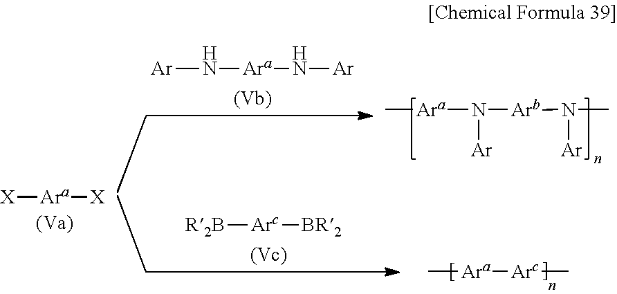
[X][Ara][X].[R2B][Arc][BR2].C[Ara][Arc]C.N([Arb]N(C)[Ar])([Ara]C)[Ar].N([Ara]N[Ar])[Ar]
